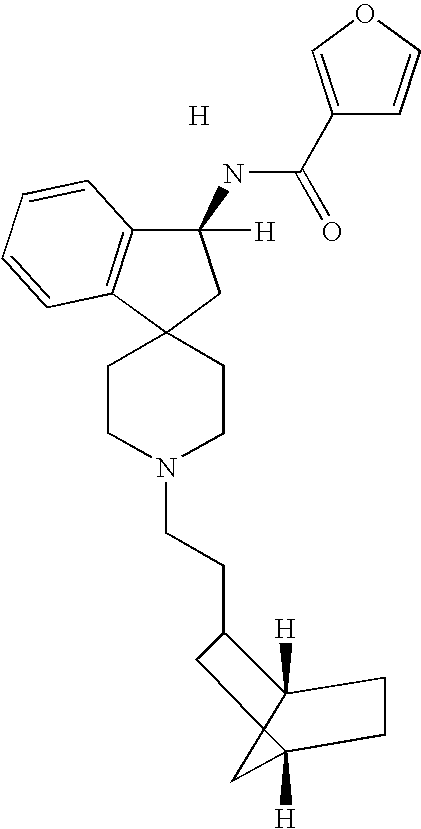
C1CN(CCC2C3([H])C4(C([H])(C4)CC3)C2)CCC12C1=C(C(NC(=O)C3=COC=C3)([H])C2)C=CC=C1.[H]
